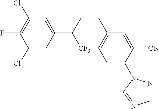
C1(C(C=CC2=CC=C(N3N=CN=C3)C([CN])=C2)[CF3])=CC(Cl)=C(F)C(Cl)=C1
